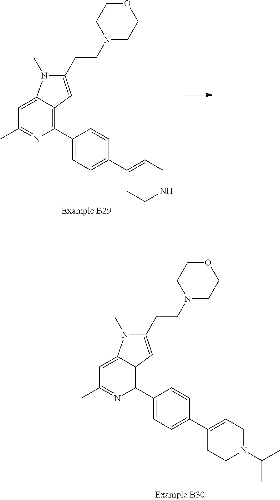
C1(CCN2CCOCC2)=CC2=C(C3=CC=C(C4=CCN(C(C)C)CC4)C=C3)N=C(C)C=C2N1C.C1(CCN2CCOCC2)=CC2=C(C3=CC=C(C4=CCNCC4)C=C3)N=C(C)C=C2N1C
